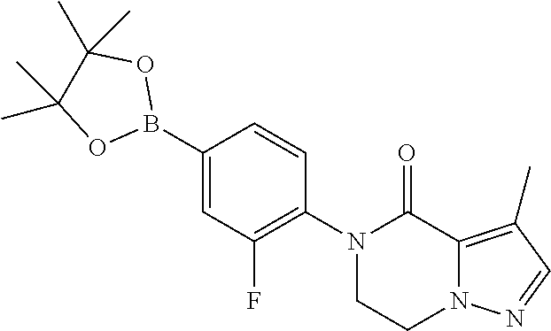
C1(B2OC(C)(C)C(C)(C)O2)=CC(F)=C(N2C(=O)C3=C(C)C=NN3CC2)C=C1
